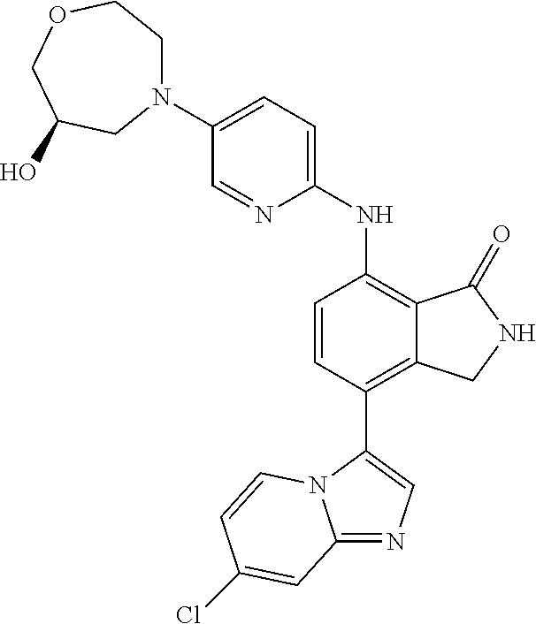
C1(N2CCOCC(O)C2)=CC=C(NC2=C3C(=C(C4=CN=C5N4C=CC(Cl)=C5)C=C2)CNC3=O)N=C1
